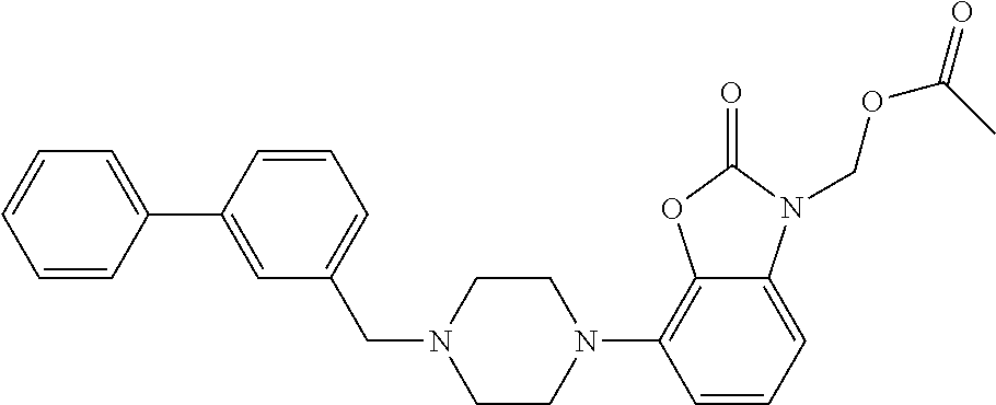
C12=CC=CC(N3CCN(CC4=CC=CC(C5=CC=CC=C5)=C4)CC3)=C1OC(=O)N2COC(=O)C
